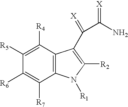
C1([R4])=C([R5])C([R6])=C([R7])C2=C1C(C(=[X])C(N)=[X])=C([R2])N2[R1]
